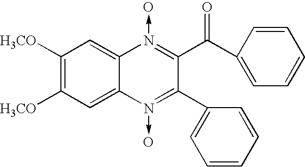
C1([H3CO])=C([H3CO])C=C2C(=C1)N(->O)=C(C(C1=CC=CC=C1)=O)C(C1=CC=CC=C1)=N2->O
